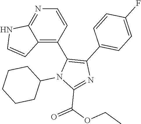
C12=NC=CC(C3=C(C4=CC=C(F)C=C4)N=C(C(OCC)=O)N3C3CCCCC3)=C1C=CN2
